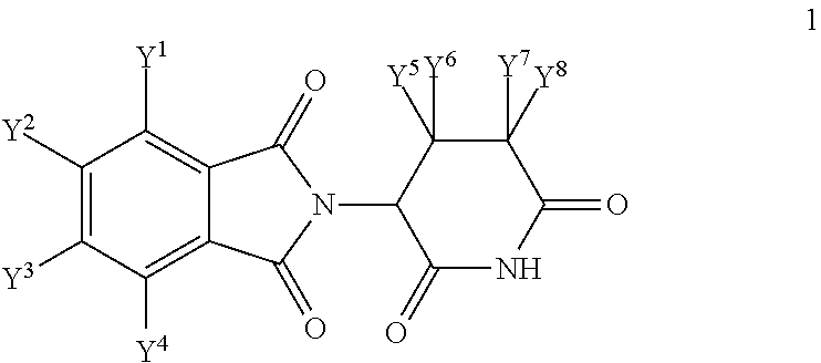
C1([Y2])=C([Y3])C([Y4])=C2C(=C1[Y1])C(=O)N(C1C(=O)NC(=O)C([Y8])([Y7])C1([Y5])[Y6])C2=O
